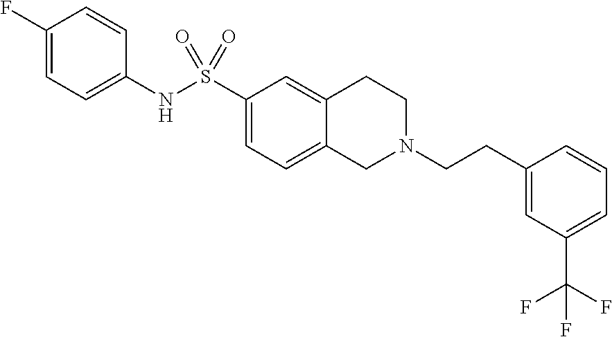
C1(F)=CC=C(NS(C2=CC=C3C(=C2)CCN(CCC2=CC(C(F)(F)F)=CC=C2)C3)(=O)=O)C=C1
